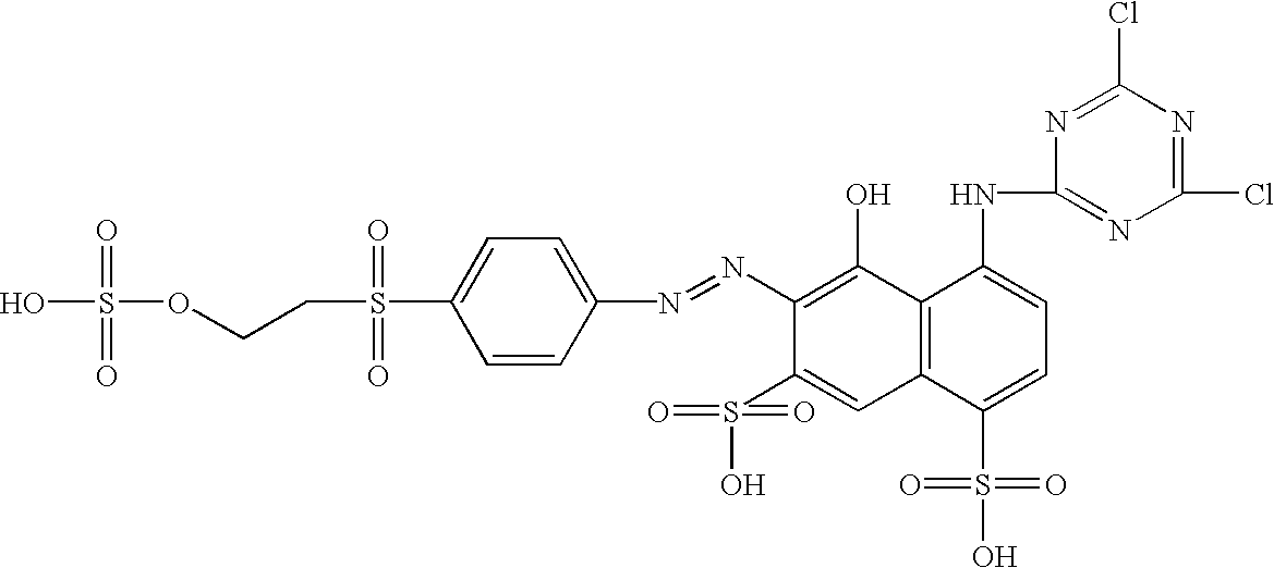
OS(OCCS(C1=CC=C(N=NC2=C(O)C3=C(C=C2S(O)(=O)=O)C(S(O)(=O)=O)=CC=C3NC2=NC(Cl)=NC(Cl)=N2)C=C1)(=O)=O)(=O)=O
